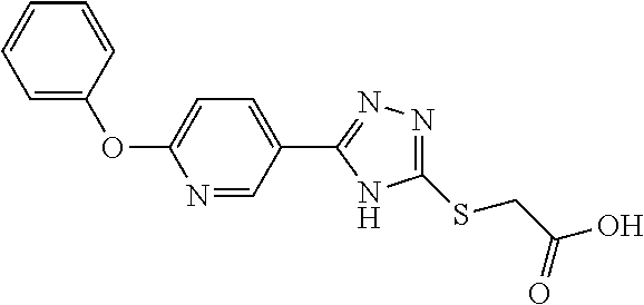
C1(C2=NN=C(SCC(O)=O)N2)=CC=C(OC2=CC=CC=C2)N=C1
